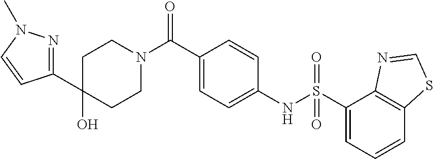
C1CN(C(C2=CC=C(NS(C3=CC=CC4=C3N=CS4)(=O)=O)C=C2)=O)CCC1(O)C1=NN(C)C=C1
